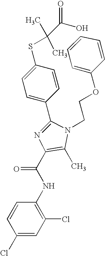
C1(C2=CC=C(SC(C)(C)C(O)=O)C=C2)=NC(C(NC2=C(Cl)C=C(Cl)C=C2)=O)=C(C)N1CCOC1=CC=CC=C1
